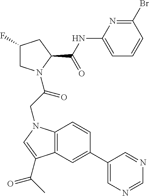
C1(F)CN(C(CN2C3=C(C=C(C4=CN=CN=C4)C=C3)C(C(C)=O)=C2)=O)C(C(NC2=CC=CC(Br)=N2)=O)C1
